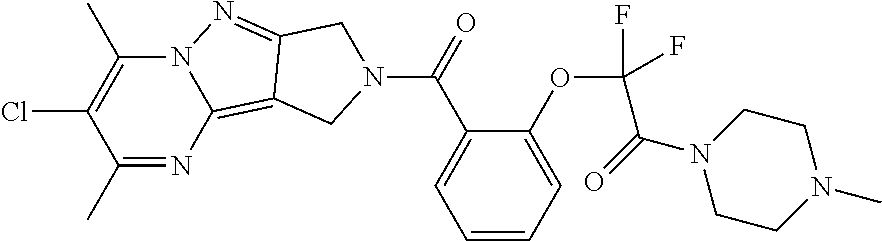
C1(C)=NC2=C3C(=NN2C(C)=C1Cl)CN(C(C1=CC=CC=C1OC(F)(F)C(N1CCN(C)CC1)=O)=O)C3
